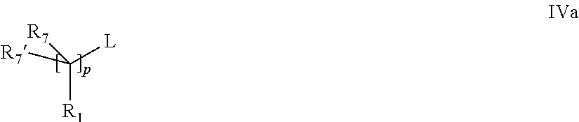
C([L])([R1])([R7])[R7]
